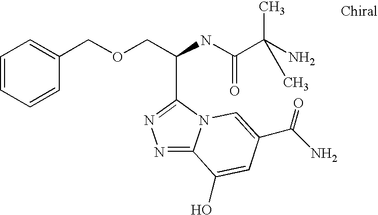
C(COCC1=CC=CC=C1)(NC(C(N)(C)C)=O)C1=NN=C2N1C=C(C(N)=O)C=C2O
